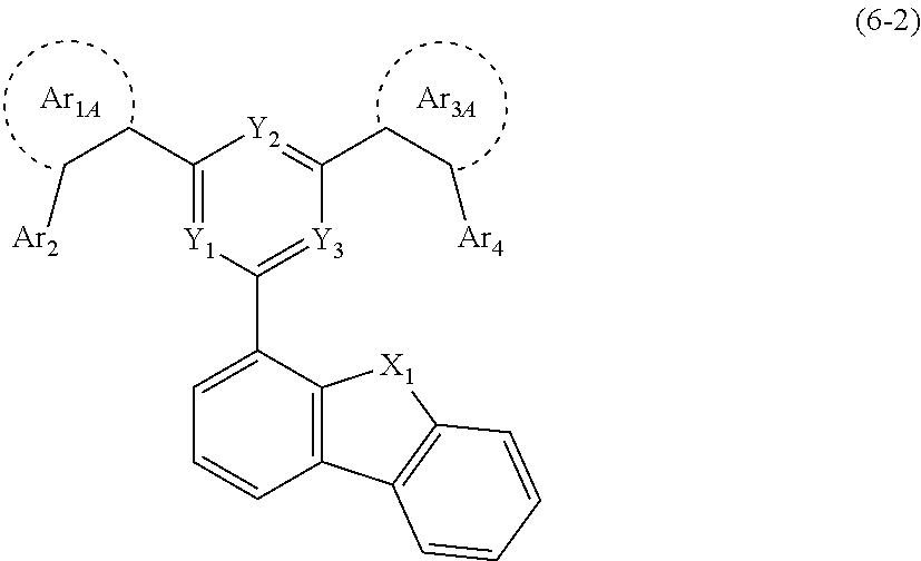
C1(CC[Ar2])=[Y1]C(C2=CC=CC3=C2[X1]C2=C3C=CC=C2)=[Y3]C(CC[Ar4])=[Y2]1.[Ar3A].[Ar1A]
